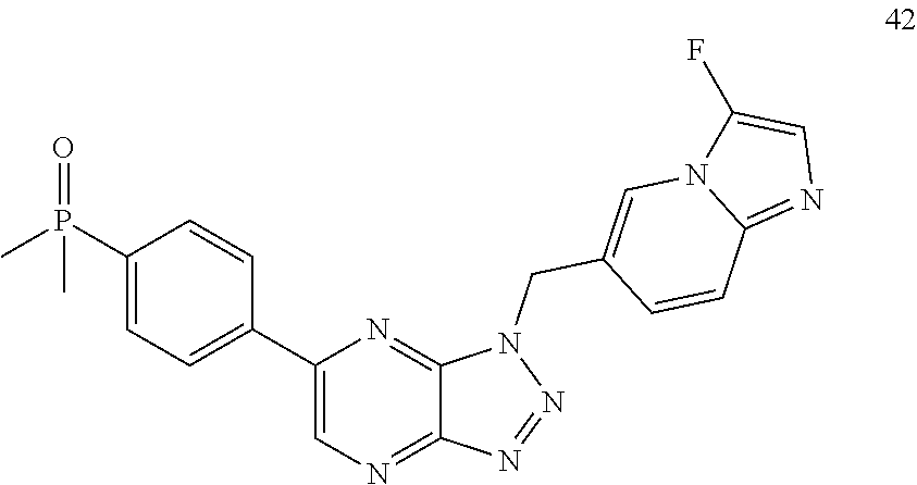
N1=NC2=NC=C(C3=CC=C(P(C)(=O)C)C=C3)N=C2N1CC1=CN2C(F)=CN=C2C=C1
